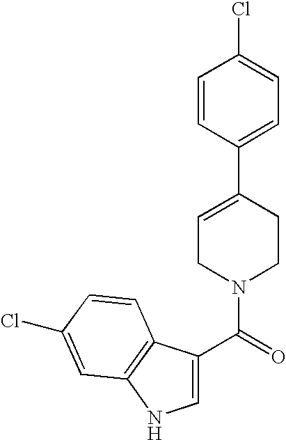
C1=C(C2=CC=C(Cl)C=C2)CCN(C(=O)C2=CNC3=C2C=CC(Cl)=C3)C1
